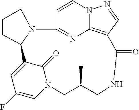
C1=CN2C3=C(C=N2)C(=O)NCC(C)CN2C=C(F)C=C(C4CCCN4C1=N3)C2=O
